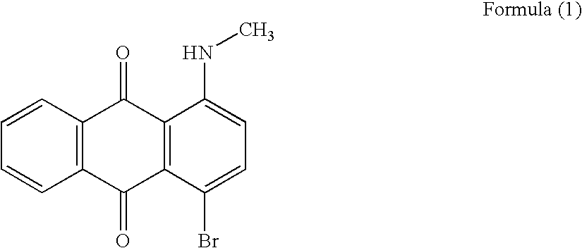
C1=CC=CC2=C1C(=O)C1=C(C2=O)C(Br)=CC=C1NC
